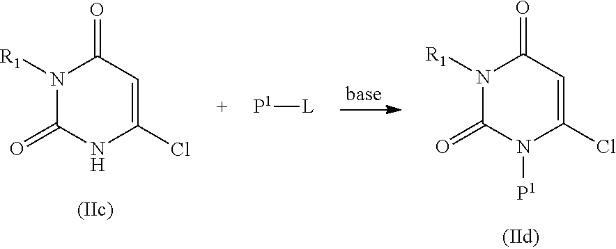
N1([R1])C(=O)NC(Cl)=CC1=O.[P1][L].N1([R1])C(=O)N([P1])C(Cl)=CC1=O
